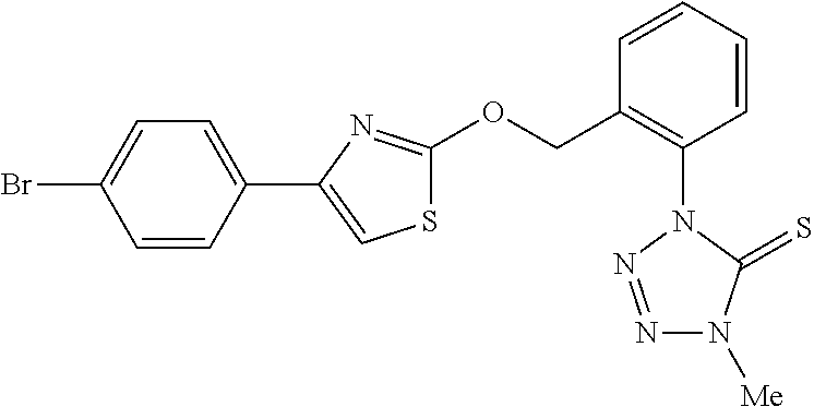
[Me]N1N=NN(C2=C(COC3=NC(C4=CC=C(Br)C=C4)=CS3)C=CC=C2)C1=S
